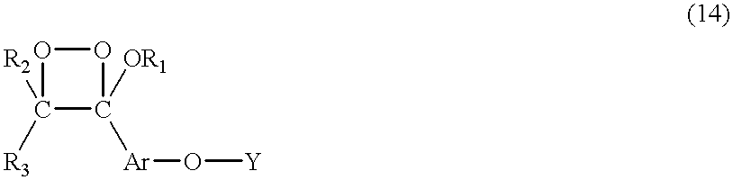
O1C([R2])([R3])C([OR1])([Ar]O[Y])O1
